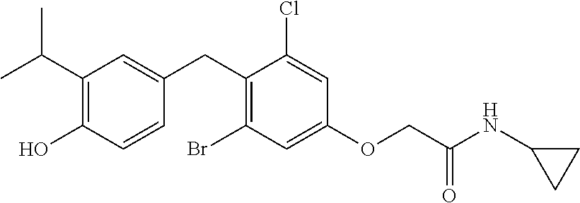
C1(CC2=CC(C(C)C)=C(O)C=C2)=C(Br)C=C(OCC(NC2CC2)=O)C=C1Cl
